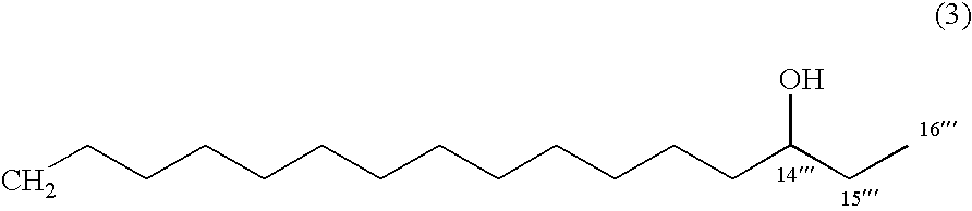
CCCCCCCCCCCCCC(CC)O
